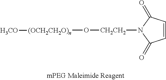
C1=CC(=O)N([CH2CH2]O[(OCH2CH2O)n][H3CO])C1=O
